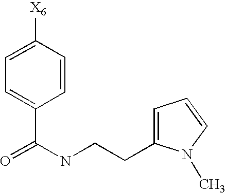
C1=CC([X6])=CC=C1C(NCCC1=CC=CN1C)=O
